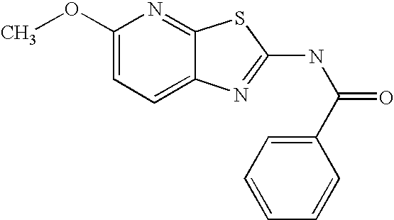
C1(OC)=CC=C2C(=N1)SC(NC(=O)C1=CC=CC=C1)=N2
